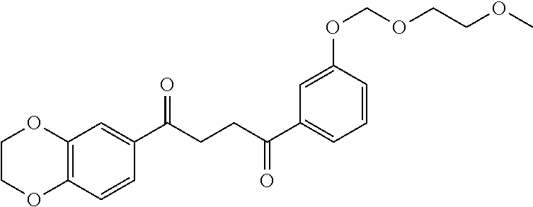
C1COC2=C(O1)C=C(C(CCC(C1=CC=CC(OCOCCOC)=C1)=O)=O)C=C2
